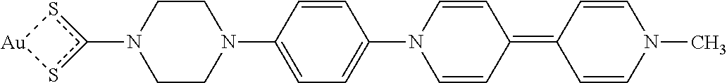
C1CN(C2=CC=C(N3C=CC(=C4C=CN(C)C=C4)C=C3)C=C2)CCN1c1s[Au]s1
